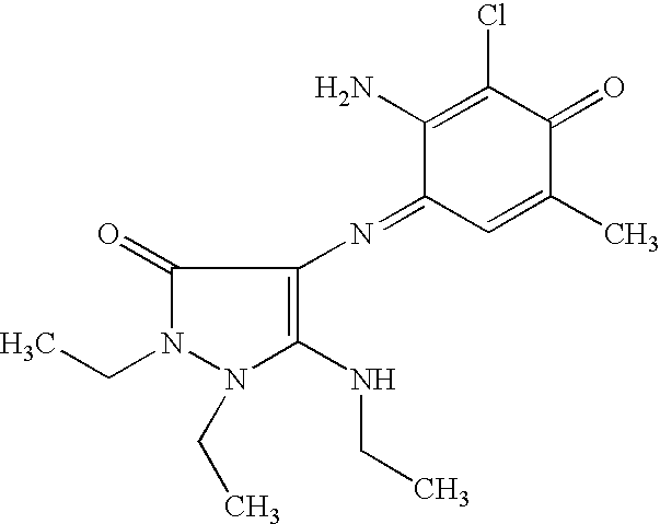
C1(=O)N(CC)N(CC)C(NCC)=C1N=C1C=C(C)C(=O)C(Cl)=C1N
